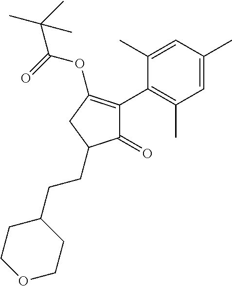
C1(=O)C(C2=C(C)C=C(C)C=C2C)=C(OC(=O)C(C)(C)C)CC1CCC1CCOCC1
